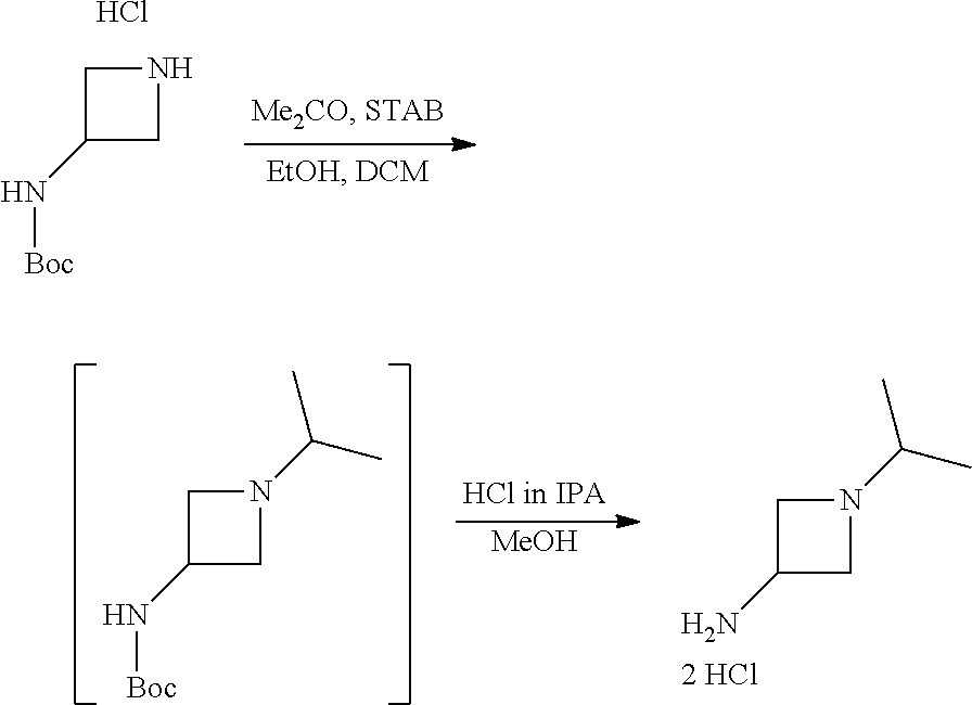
C1C(N[Boc])CN1.Cl.C1C(N[Boc])CN1C(C)C.[MeOH].C1C(N)CN1C(C)C
